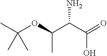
CC(OC(C(C(=O)O)N)C)(C)C
